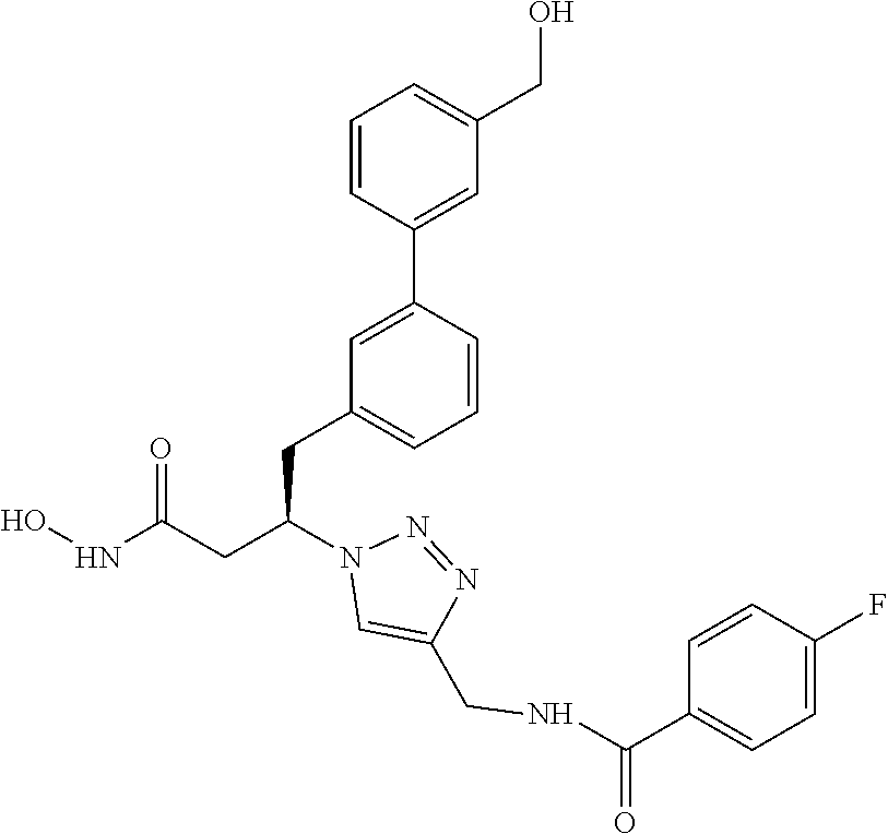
ONC(CC(N1C=C(CNC(C2=CC=C(F)C=C2)=O)N=N1)CC1=CC=CC(C2=CC(CO)=CC=C2)=C1)=O
